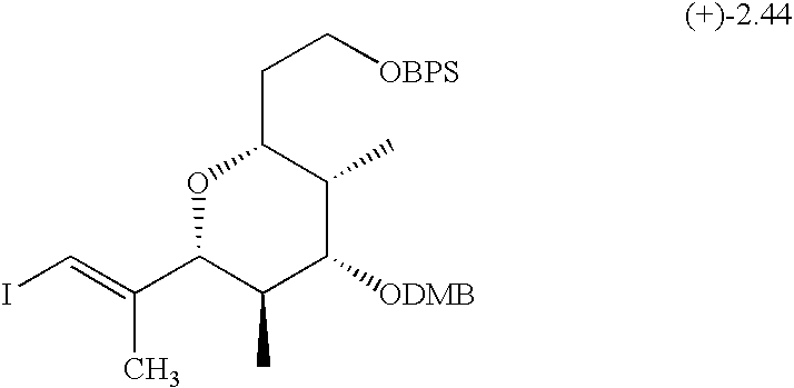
IC=C(C)C1C(C)C([ODMB])C(C)C(CC[OBPS])O1
